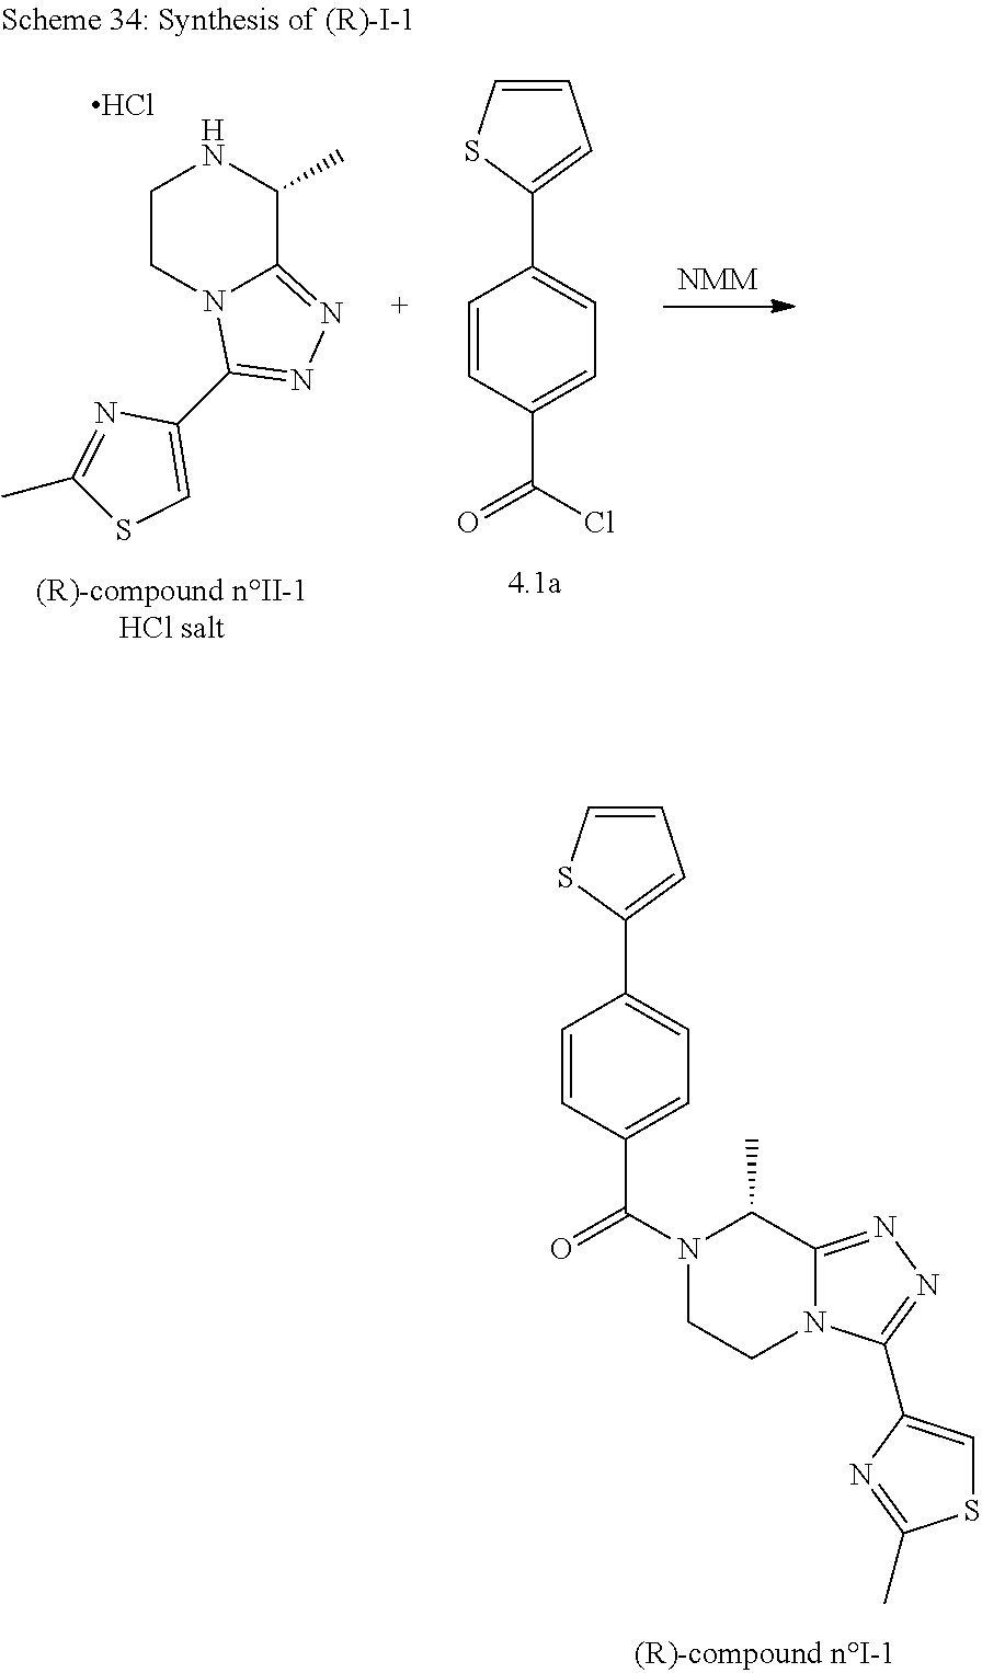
N1(C(C2=CC=C(C3=CC=CS3)C=C2)=O)CCN2C(=NN=C2C2=CSC(C)=N2)C1C.C1CN2C(=NN=C2C2=CSC(C)=N2)C(C)N1.Cl.[NMM].C1=CC(C(Cl)=O)=CC=C1C1=CC=CS1
